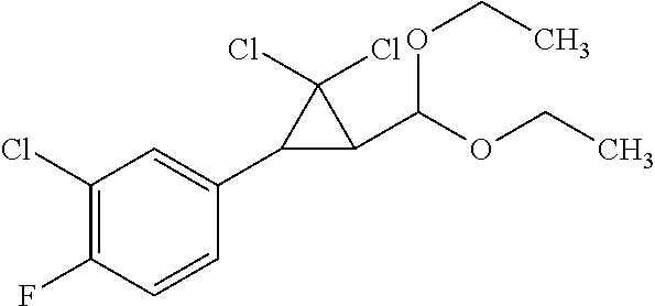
C1(Cl)=C(F)C=CC(C2C(C(OCC)OCC)C2(Cl)Cl)=C1
